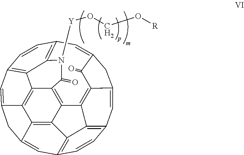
C12=C3C4=C5C(=C1)CC1=CC6=C7C(=C15)C1=C4C4=C5C(=CC(=C43)C=C2)CC(=CC(=C7N([Y]OCO[R])C1=O)C=C6)C5=O
